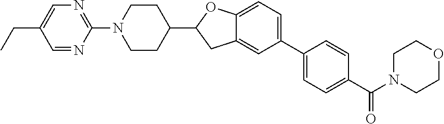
C1CC(C2CC3=CC(C4=CC=C(C(=O)N5CCOCC5)C=C4)=CC=C3O2)CCN1C1=NC=C(CC)C=N1
